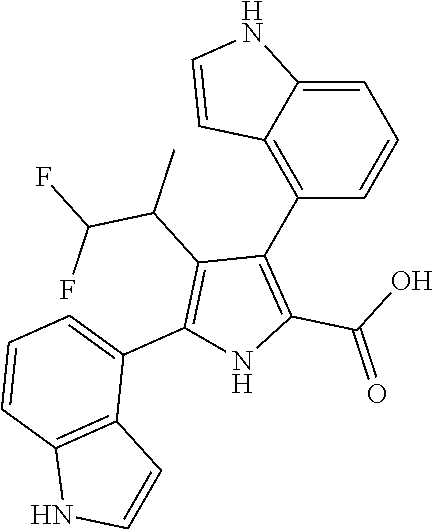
C1=C2C(=C(C3=C(C(O)=O)NC(C4=CC=CC5=C4C=CN5)=C3C(C(F)F)C)C=C1)C=CN2
